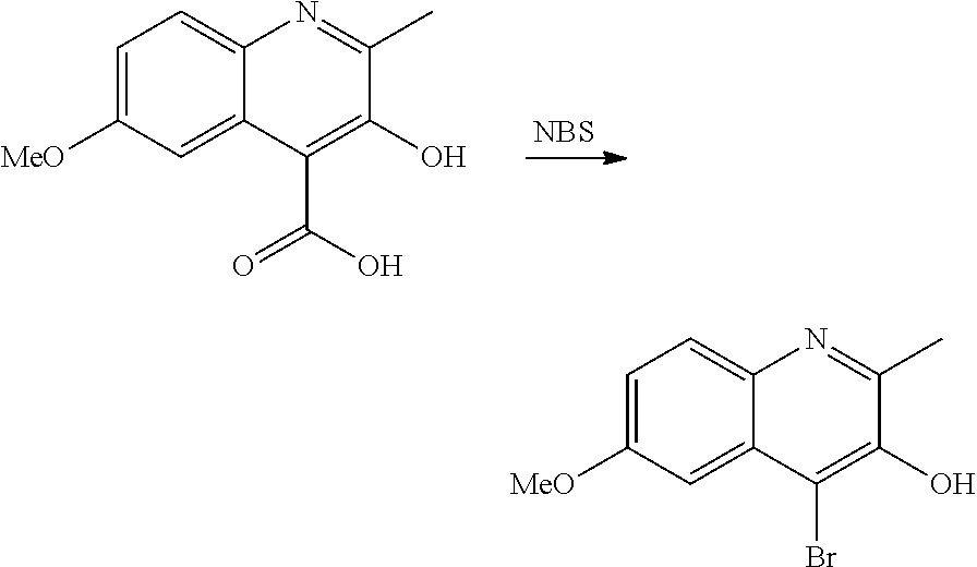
[NBS].C1([MeO])=CC=C2C(=C1)C(C(O)=O)=C(O)C(C)=N2.C1([MeO])=CC=C2C(=C1)C(Br)=C(O)C(C)=N2
